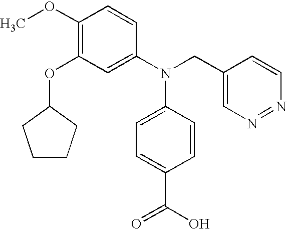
C1=CC(N(CC2=CN=NC=C2)C2=CC=C(C(O)=O)C=C2)=CC(OC2CCCC2)=C1OC
